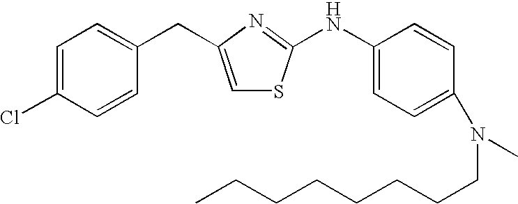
C1=C(CC2=CC=C(Cl)C=C2)N=C(NC2=CC=C(N(C)CCCCCCCC)C=C2)S1
